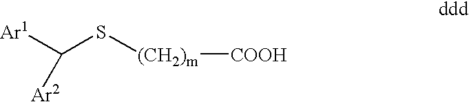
[Ar1]C(S[(CH2)m][COOH])[Ar2]
